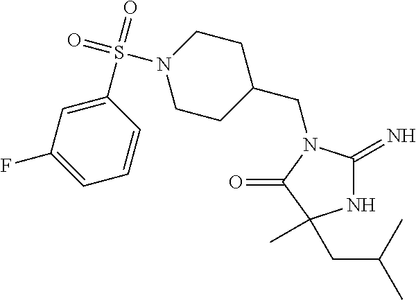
C1(CN2C(=N)NC(C)(CC(C)C)C2=O)CCN(S(=O)(=O)C2=CC(F)=CC=C2)CC1
